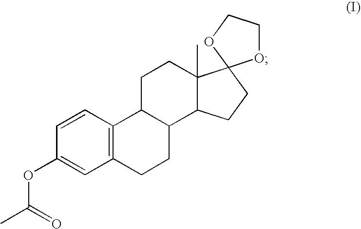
C1=CC2=C(C=C1OC(C)=O)CCC1C2CCC2(C)C1CCC21OCCO1
